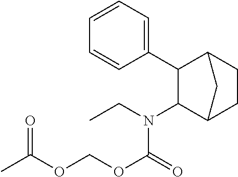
C1(N(CC)C(OCOC(C)=O)=O)C2CCC(C1C1=CC=CC=C1)C2
